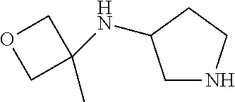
C1NCCC1NC1(C)COC1
